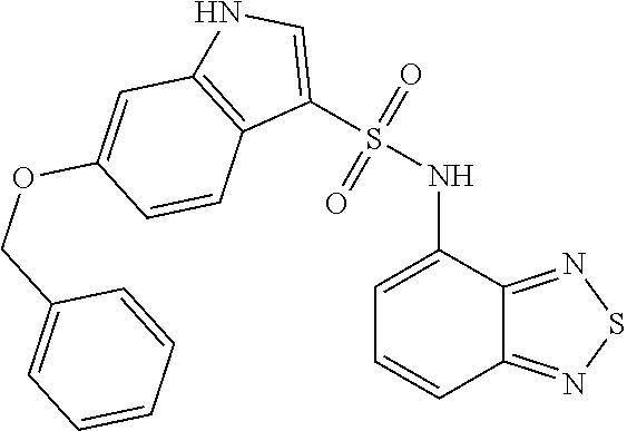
C12=C(C=C(OCC3=CC=CC=C3)C=C1)NC=C2S(=O)(=O)NC1=CC=CC2=NSN=C12
